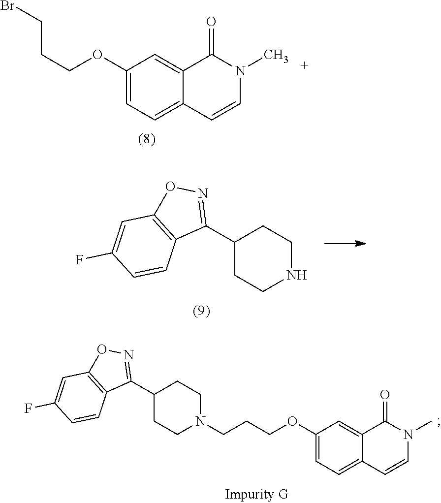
C1(OCCCBr)=CC=C2C(=C1)C(=O)N(C)C=C2.C1(C2=NOC3=C2C=CC(F)=C3)CCNCC1.C1(C2=NOC3=C2C=CC(F)=C3)CCN(CCCOC2=CC=C3C(=C2)C(=O)N(C)C=C3)CC1
